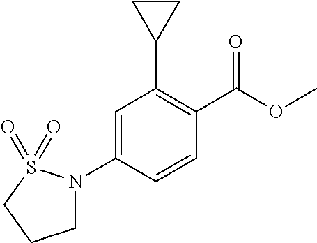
C1=C(N2CCCS2(=O)=O)C=CC(C(OC)=O)=C1C1CC1
